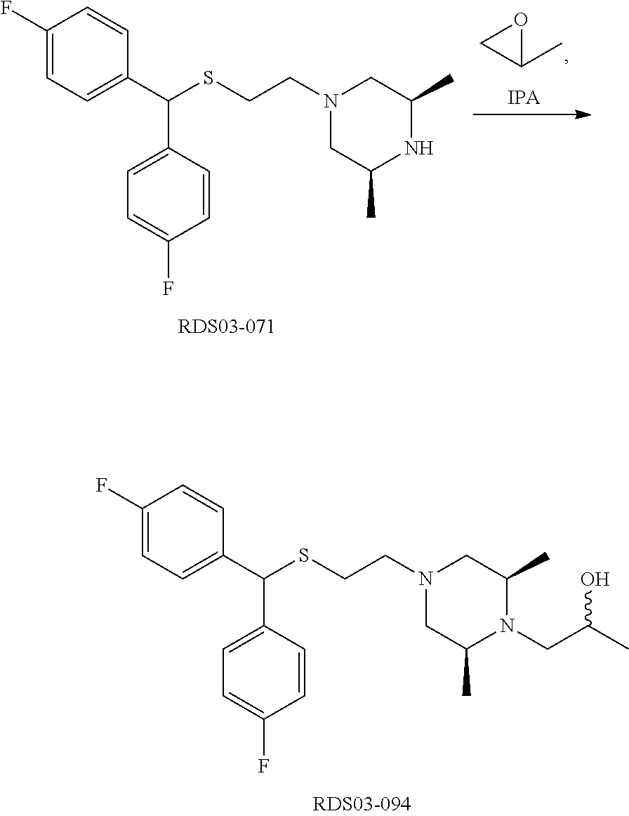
C1(F)=CC=C(C(C2=CC=C(F)C=C2)SCCN2CC(C)N(CC(C)O)C(C)C2)C=C1.C1(C)OC1.C1(F)=CC=C(C(C2=CC=C(F)C=C2)SCCN2CC(C)NC(C)C2)C=C1
